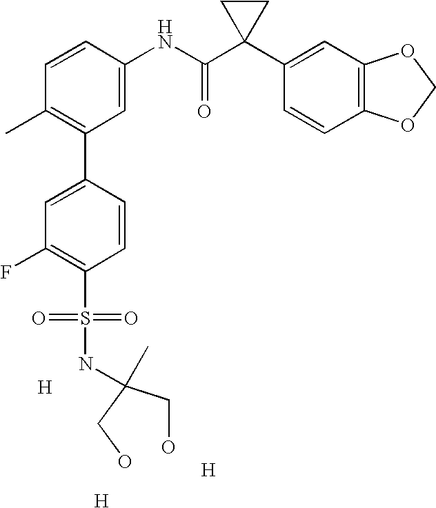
[H].C1=CC(NC(C2(C3=CC4=C(C=C3)OCO4)CC2)=O)=CC(C2=CC(F)=C(S(=O)(=O)NC(CO)(CO)C)C=C2)=C1C.[H].[H]
